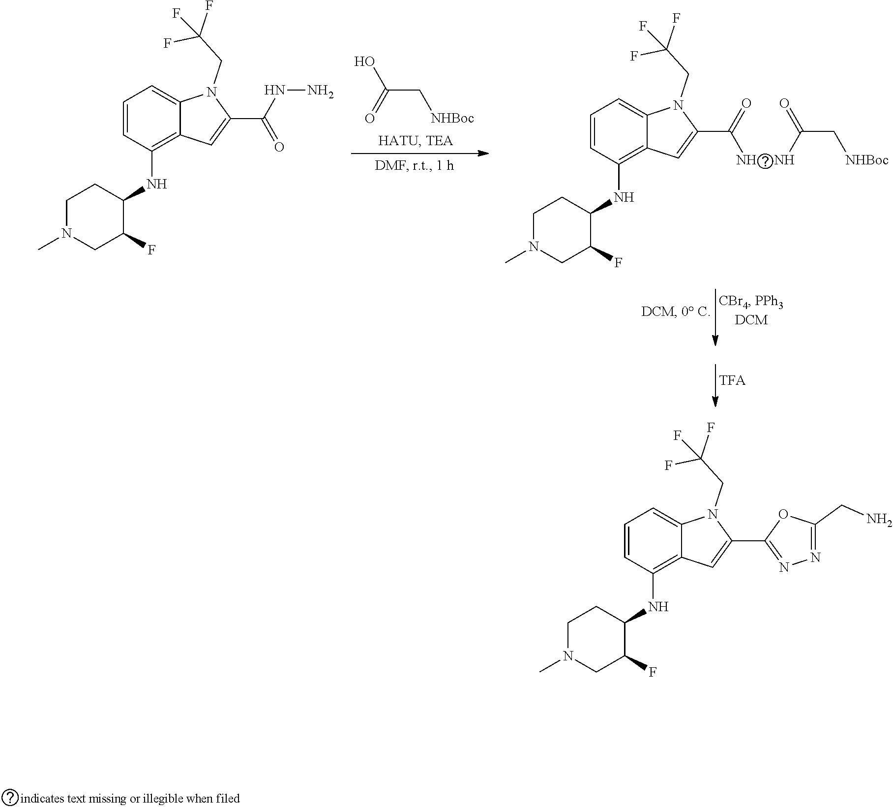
C1N(C)CC(F)C(NC2=C3C(=CC=C2)N(CC(F)(F)F)C(C(NN)=O)=C3)C1.C(C[NHBoc])(=O)O.C1N(C)CC(F)C(NC2=C3C(=CC=C2)N(CC(F)(F)F)C(C(=O)N)=C3)C1.NC(C[NHBoc])=O.C1N(C)CC(F)C(NC2=C3C(=CC=C2)N(CC(F)(F)F)C(C2=NN=C(CN)O2)=C3)C1
